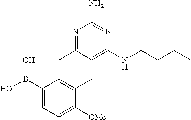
C1(NCCCC)=C(CC2=CC(B(O)O)=CC=C2[OMe])C(C)=NC(N)=N1
